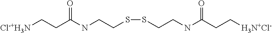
[Cl-+H3N]CCC(NCCSSCCNC(CC[H3N+Cl-])=O)=O
